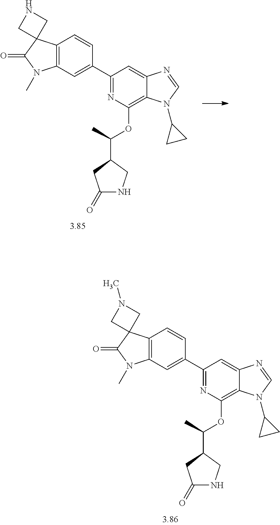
C1(C2=CC3=C(C=C2)C2(C(=O)N3C)CN(C)C2)=NC(OC(C2CC(=O)NC2)C)=C2C(=C1)N=CN2C1CC1.C1(C2=CC3=C(C=C2)C2(C(=O)N3C)CNC2)=NC(OC(C2CC(=O)NC2)C)=C2C(=C1)N=CN2C1CC1
